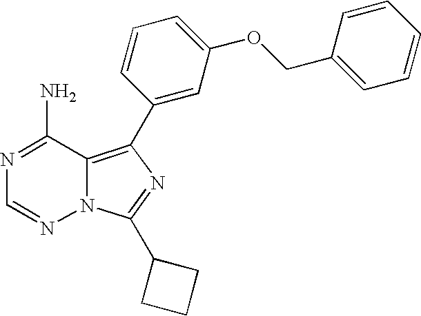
N1=C(N)C2=C(C3=CC(OCC4=CC=CC=C4)=CC=C3)N=C(C3CCC3)N2N=C1
